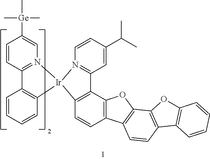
C1=CC2=C(C3=C1[Ir]1(N4=C3C=C(C(C)C)C=C4)N3=C(C=CC([Ge](C)(C)C)=C3)C3=C1C=CC=C3)OC1=C2C=CC2=C1OC1=C2C=CC=C1
